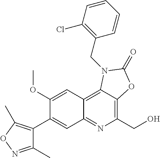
C1(OC)=CC2=C3C(=C(CO)N=C2C=C1C1=C(C)ON=C1C)OC(=O)N3CC1=C(Cl)C=CC=C1
